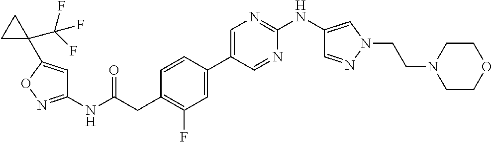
C1=CC(C2=CN=C(NC3=CN(CCN4CCOCC4)N=C3)N=C2)=CC(F)=C1CC(NC1=NOC(C2(C(F)(F)F)CC2)=C1)=O
